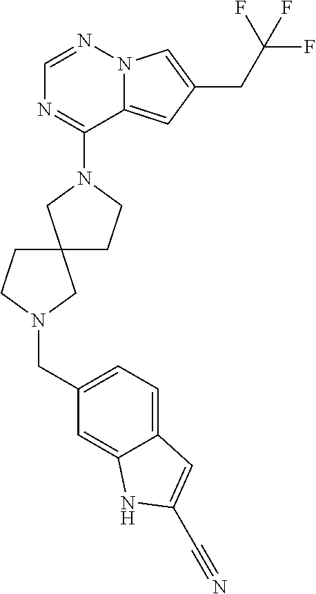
N12C(=CC(CC(F)(F)F)=C1)C(N1CCC3(C1)CCN(CC1=CC=C4C(=C1)NC(C#N)=C4)C3)=NC=N2
